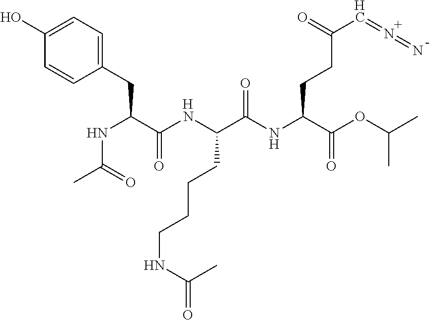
[H].N(C(C(=O)NC(C(=O)OC(C)C)CCC(C=N=N)=O)CCCCNC(C)=O)C(C(NC(C)=O)CC1=CC=C(O)C=C1)=O.[H]
